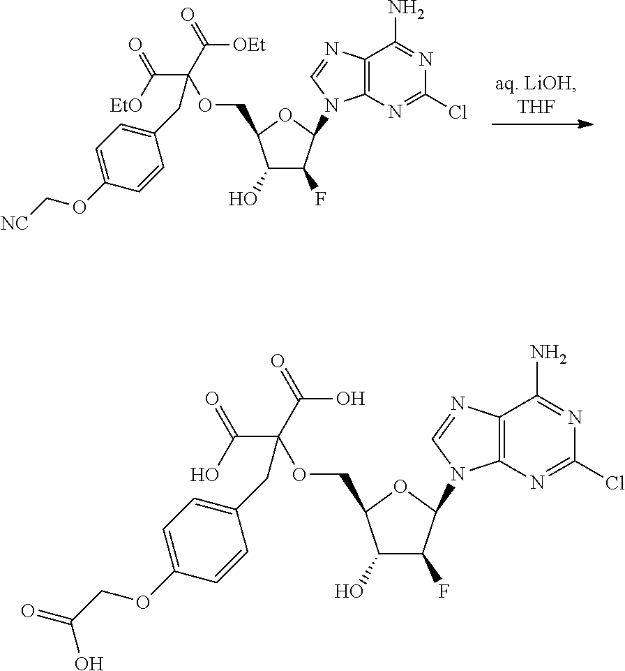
C12=C(N=C(Cl)N=C1N)N(C1C(F)C(O)C(COC(C([EtO])=O)(C([OEt])=O)CC3=CC=C(OC[NC])C=C3)O1)C=N2.C12=C(N=C(Cl)N=C1N)N(C1C(F)C(O)C(COC(C(O)=O)(C(O)=O)CC3=CC=C(OCC(=O)O)C=C3)O1)C=N2
